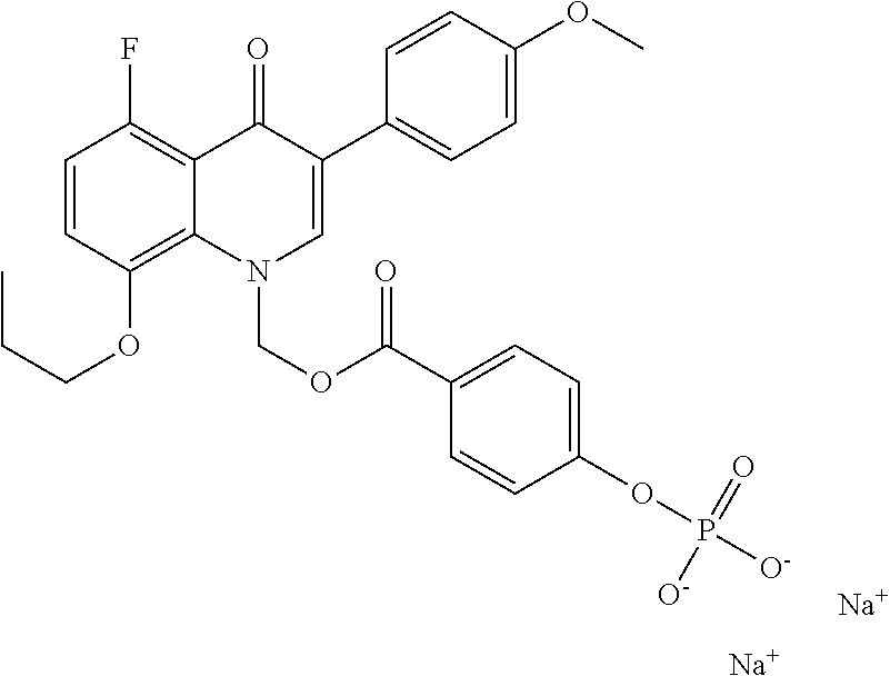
C1=CC(OCCC)=C2C(=C1F)C(=O)C(C1=CC=C(OC)C=C1)=CN2COC(=O)C1=CC=C(OP([O-])([O-])=O)C=C1.[Na].[Na]
